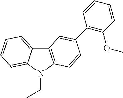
C12=CC=CC=C1N(CC)C1=C2C=C(C2=C(OC)C=CC=C2)C=C1
